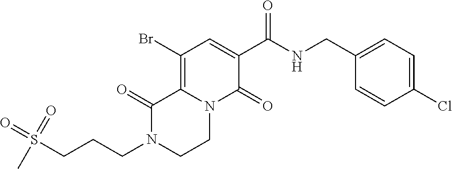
C12=C(Br)C=C(C(=O)NCC3=CC=C(Cl)C=C3)C(=O)N1CCN(CCCS(=O)(=O)C)C2=O
